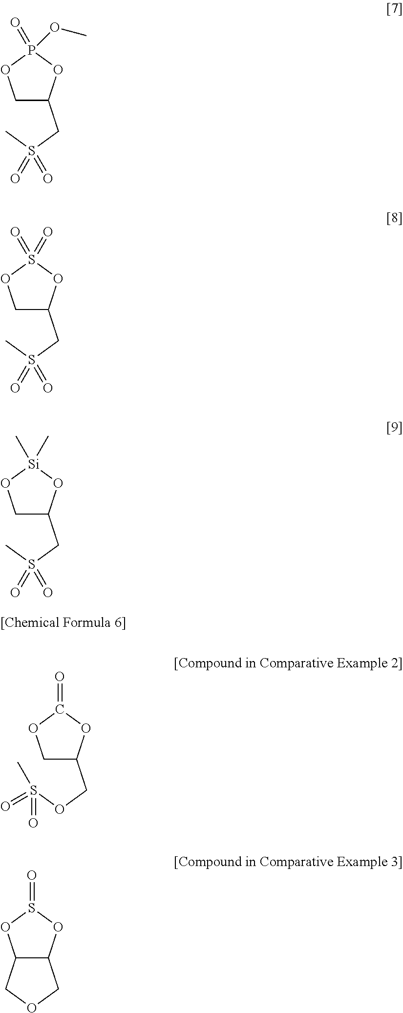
C1C(CS(C)(=O)=O)OP(=O)(OC)O1.C1C(CS(C)(=O)=O)OS(=O)(=O)O1.C1C(CS(C)(=O)=O)O[Si](C)(C)O1.C1C(COS(=O)(=O)C)OC(=O)O1.C12C(OS(=O)O1)COC2
